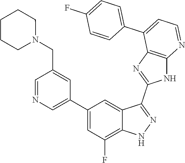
C1=NC=C(C2=CC(F)=C3C(=C2)C(C2=NC4=C(N2)N=CC=C4C2=CC=C(F)C=C2)=NN3)C=C1CN1CCCCC1
